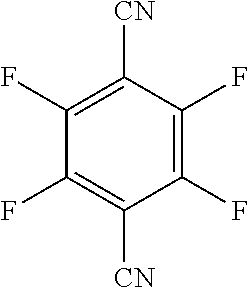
C1(F)=C(F)C([CN])=C(F)C(F)=C1[CN]
